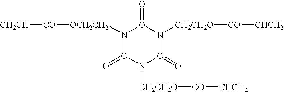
N1([OCH2CH2][CO][CH2CH])C(=O)N([CH2CH2O][CO][CHCH2])C(=O)N([CH2CH2O][CO][CHCH2])O1=O
